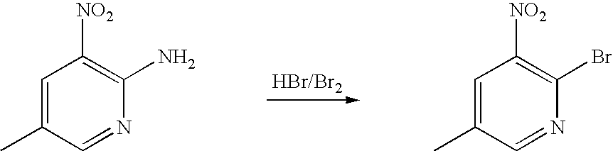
C1=C(C)C=NC(N)=C1[NO2].C1=C(C)C=NC(Br)=C1[NO2]
